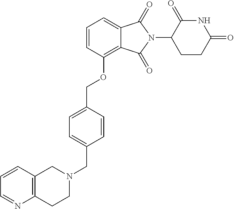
C1(OCC2=CC=C(CN3CC4=C(CC3)N=CC=C4)C=C2)=C2C(=CC=C1)C(=O)N(C1CCC(=O)NC1=O)C2=O
